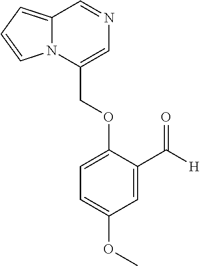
C12=CC=CN1C(COC1=CC=C(OC)C=C1C([H])=O)=CN=C2
